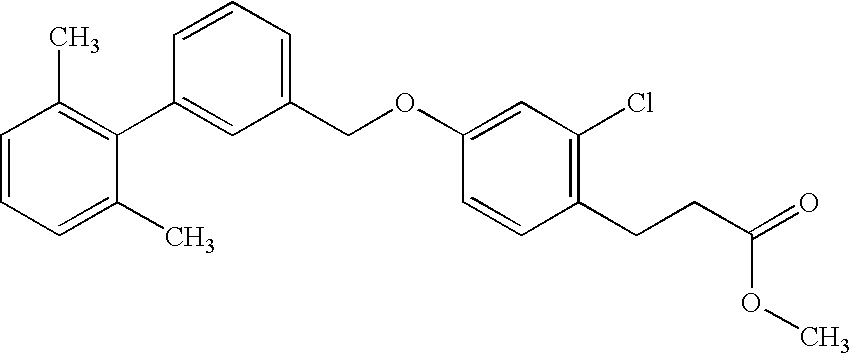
C1=CC=C(C)C(C2=CC(COC3=CC(Cl)=C(CCC(=O)OC)C=C3)=CC=C2)=C1C
